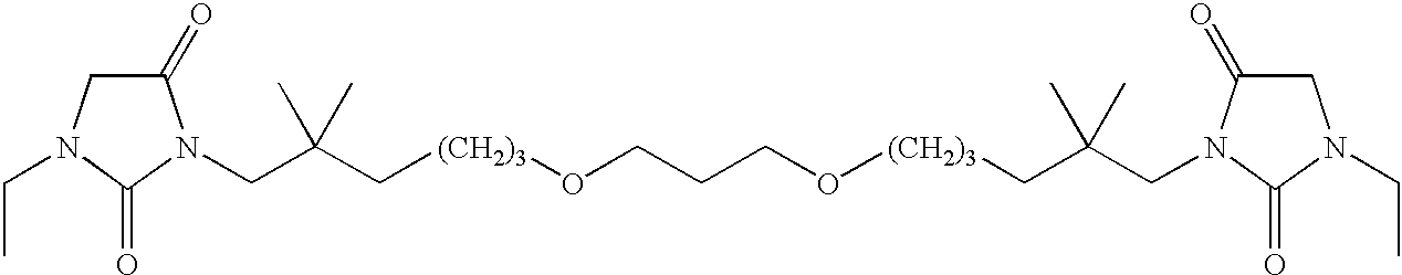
C(C(C[(CH2)3]OCCCO[(CH2)3]CC(CN1C(=O)CN(CC)C1=O)(C)C)(C)C)N1C(=O)CN(CC)C1=O
